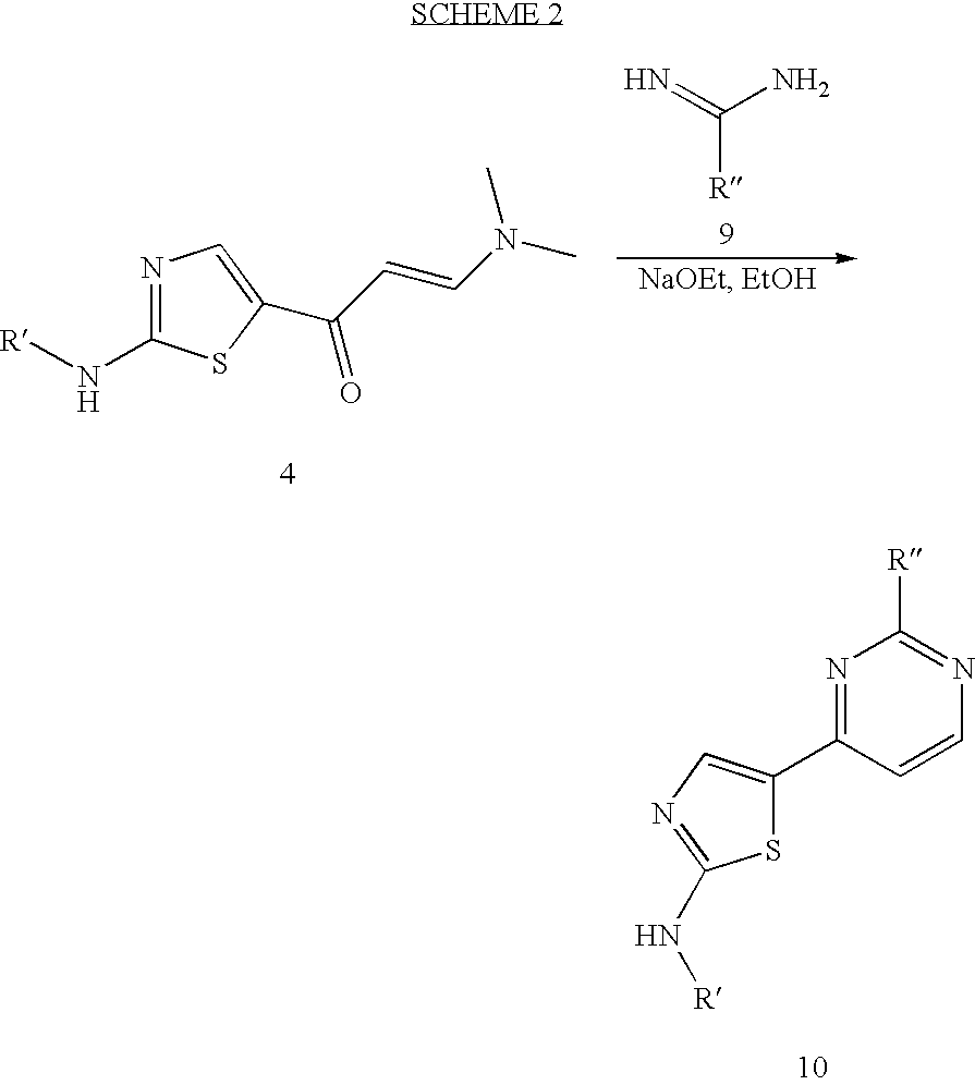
N1=C(C2=CN=C(N[R])S2)C=CN=C1[R].[R]NC1=NC=C(C(=O)C=CN(C)C)S1.N=C(N)[R]
